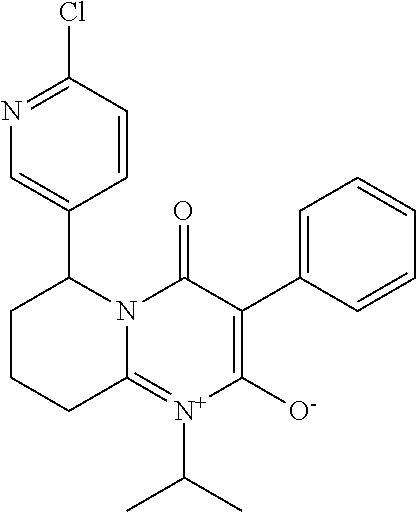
C12=[N+](C(C)C)C([O-])=C(C3=CC=CC=C3)C(=O)N1C(C1=CN=C(Cl)C=C1)CCC2
